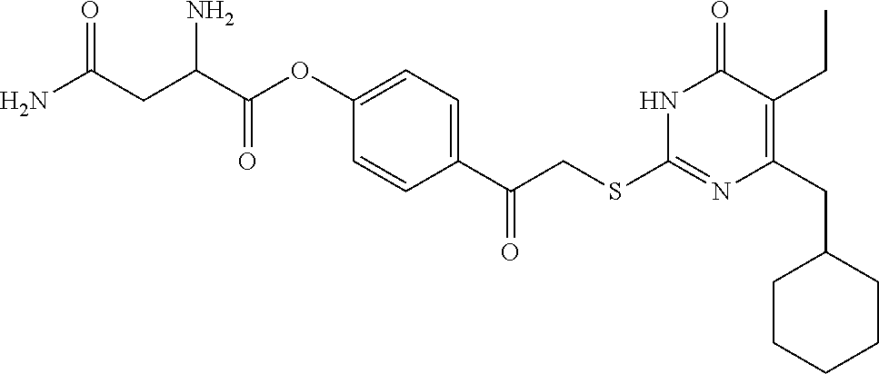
N1C(SCC(C2=CC=C(OC(C(CC(N)=O)N)=O)C=C2)=O)=NC(CC2CCCCC2)=C(CC)C1=O
